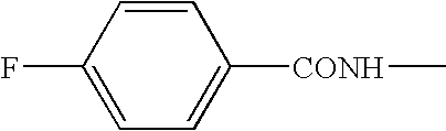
C1=CC(F)=CC=C1[CONH]C
